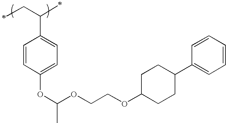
C1=CC(OC(C)OCCOC2CCC(C3=CC=CC=C3)CC2)=CC=C1C(CC)C
